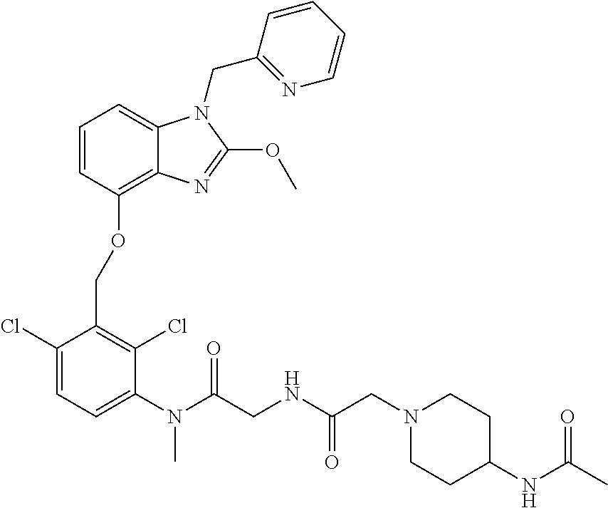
C1(Cl)=CC=C(N(C)C(=O)CNC(=O)CN2CCC(NC(C)=O)CC2)C(Cl)=C1COC1=C2C(=CC=C1)N(CC1=NC=CC=C1)C(OC)=N2
